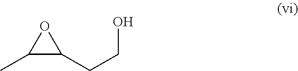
C1(CCO)OC1C
